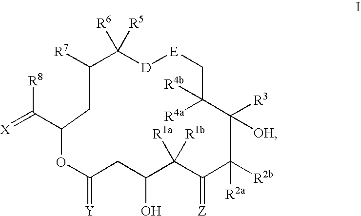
[X]=C(C1CC([R7])C([R5])([R6])[D][E]CC([R4a])([R4b])C([R3])([OH])C([R2b])([R2a])C(=[Z])C([R1b])([R1a])C(O)CC(=[Y])O1)[R8]
